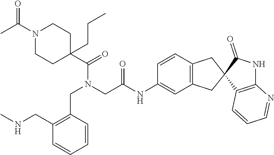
C1N(C(C)=O)CCC(CCC)(C(=O)N(CC(NC2=CC3=C(C=C2)CC2(C3)C(=O)NC3=C2C=CC=N3)=O)CC2=C(CNC)C=CC=C2)C1
